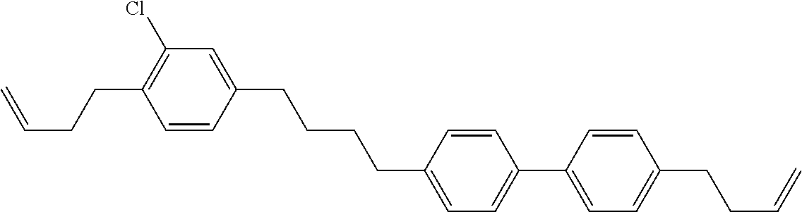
C1=CC(CCCCC2=CC=C(C3=CC=C(CCC=C)C=C3)C=C2)=CC(Cl)=C1CCC=C
